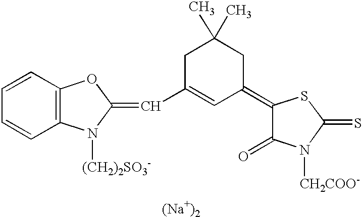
[(Na+)2].C1=CC=CC2=C1N([(CH2)2SO3-])C(=CC1=CC(=C3C(=O)N([CH2COO-])C(=S)S3)CC(C)(C)C1)O2
